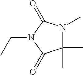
C1(C)(C)N(C)C(=O)N(CC)C1=O
